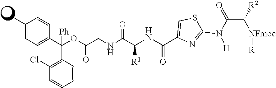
C1(C)=CC=C(C(OC(CNC(C(NC(C2=CSC(N(C(C([NFmoc][R])[R2])=O)[H])=N2)=O)[R1])=O)=O)(C2=C(Cl)C=CC=C2)[Ph])C=C1
